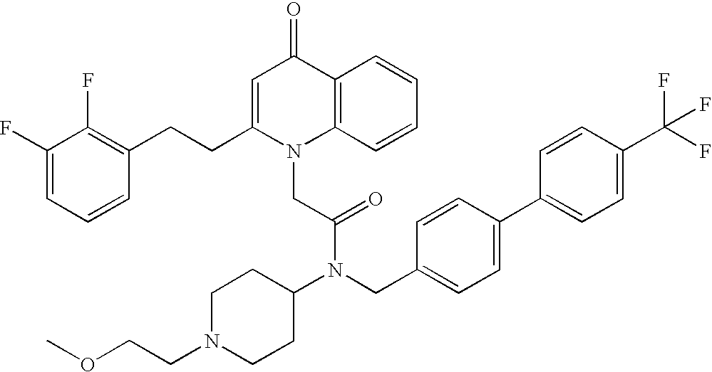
C1=C(CCC2=C(F)C(F)=CC=C2)N(CC(N(C2CCN(CCOC)CC2)CC2=CC=C(C3=CC=C(C(F)(F)F)C=C3)C=C2)=O)C2=C(C1=O)C=CC=C2
